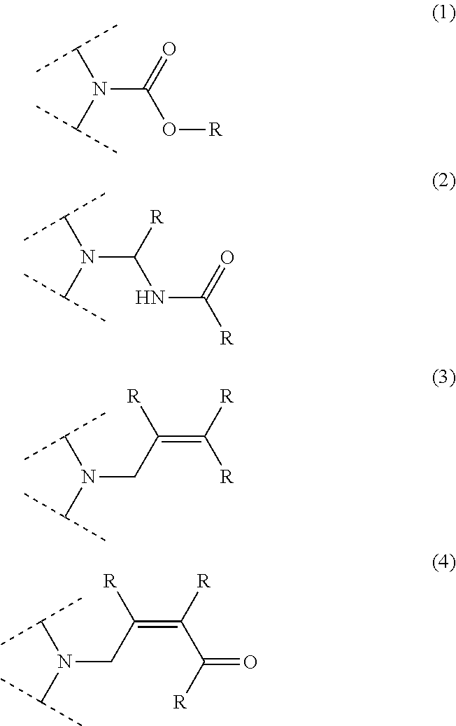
N(C(O[R])=O)(C(C)C)C(C)C.N(C(NC(=O)[R])[R])(C(C)C)C(C)C.N(CC(=C([R])[R])[R])(C(C)C)C(C)C.N(CC(=C([R])C([R])=O)[R])(C(C)C)C(C)C
